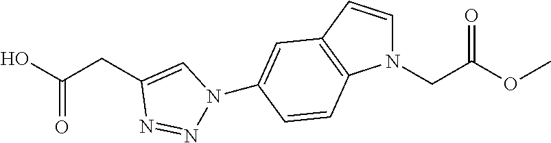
OC(=O)CC1=CN(C2=CC3=C(N(CC(OC)=O)C=C3)C=C2)N=N1
